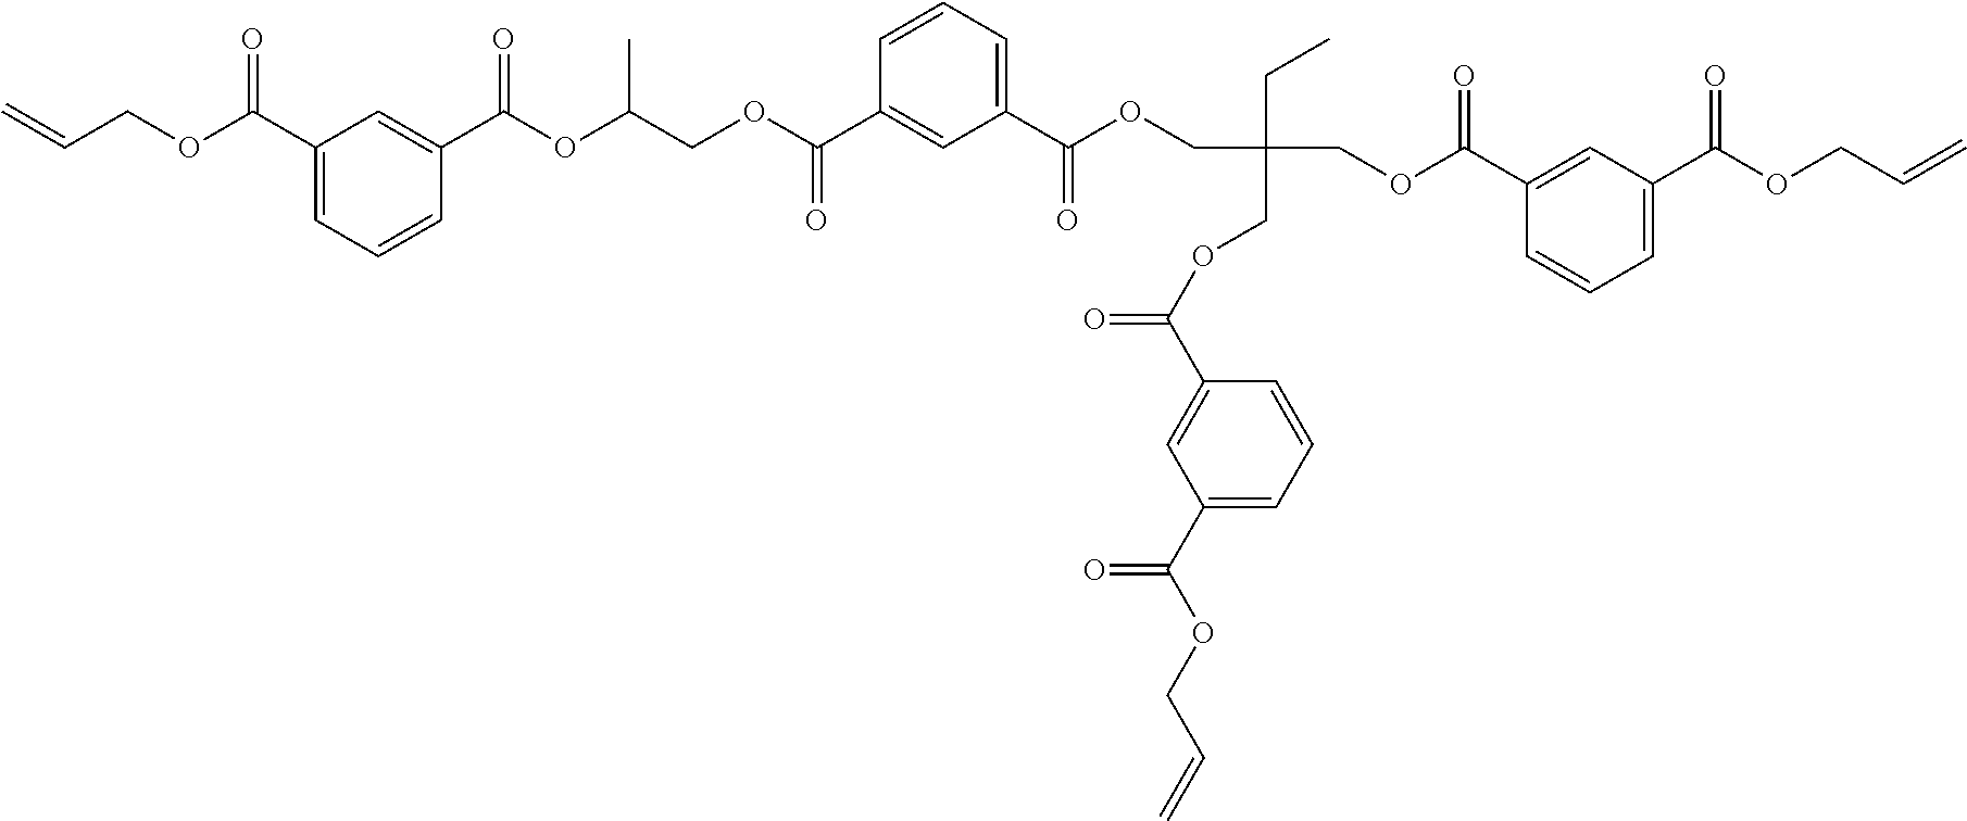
C=CCOC(C1=CC=CC(C(OC(COC(C2=CC(C(=O)OCC(CC)(COC(C3=CC(C(OCC=C)=O)=CC=C3)=O)COC(C3=CC(C(=O)OCC=C)=CC=C3)=O)=CC=C2)=O)C)=O)=C1)=O
